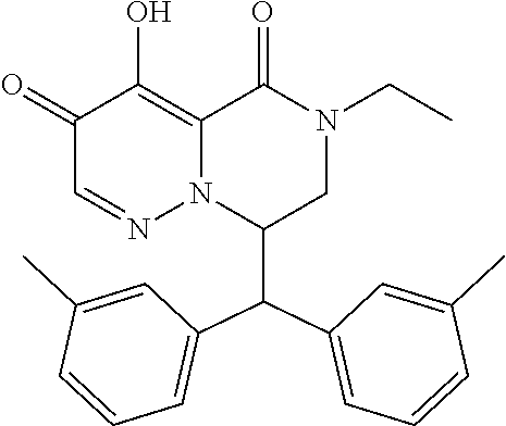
C1(=O)C=NN2C(=C1O)C(=O)N(CC)CC2C(C1=CC=CC(C)=C1)C1=CC=CC(C)=C1
